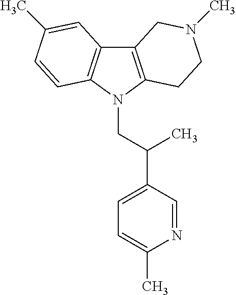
C12=C(N(CC(C3=CC=C(C)N=C3)C)C3=C1C=C(C)C=C3)CCN(C)C2
